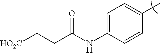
C1=C(NC(CC[HO2C])=O)C=CC(C)=C1
